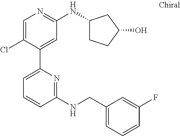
C1=C(Cl)C(C2=CC=CC(NCC3=CC=CC(F)=C3)=N2)=CC(NC2CCC(O)C2)=N1
